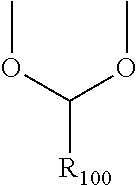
[R100]C(OC)OC
